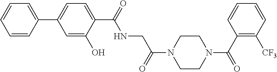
C1(C(=O)NCC(=O)N2CCN(C(=O)C3=C([CF3])C=CC=C3)CC2)=CC=C(C2=CC=CC=C2)C=C1O
